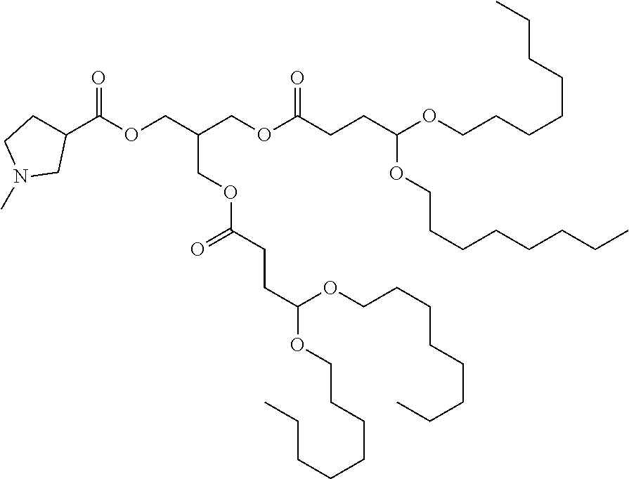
C1(C(OCC(COC(CCC(OCCCCCCCC)OCCCCCCCC)=O)COC(=O)CCC(OCCCCCCCC)OCCCCCCCC)=O)CCN(C)C1
